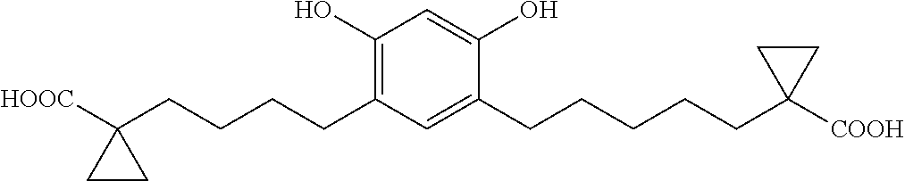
C1(O)=C(CCCCC2([HOOC])CC2)C=C(CCCCCC2([COOH])CC2)C(O)=C1
